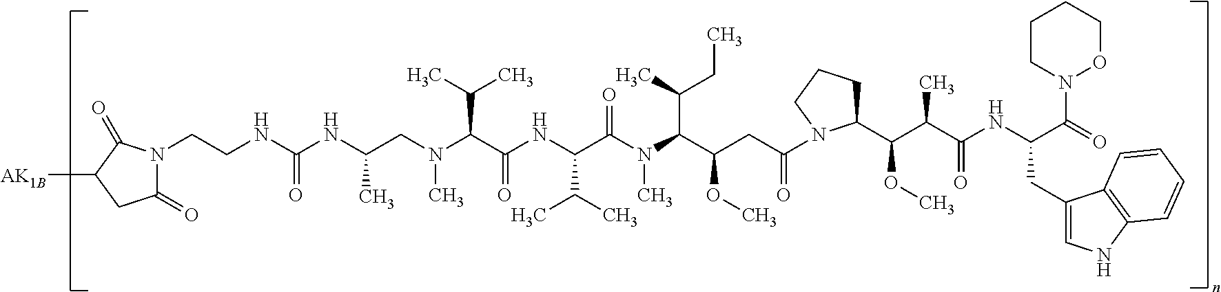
N(C(C(NC(C(N(C(C(CC(=O)N1C(C(C(C(NC(C(N2CCCCO2)=O)CC2=CNC3=C2C=CC=C3)=O)C)OC)CCC1)OC)C(C)CC)C)=O)C(C)C)=O)C(C)C)(C)CC(NC(NCCN1C(=O)CC([AK1B])C1=O)=O)C
